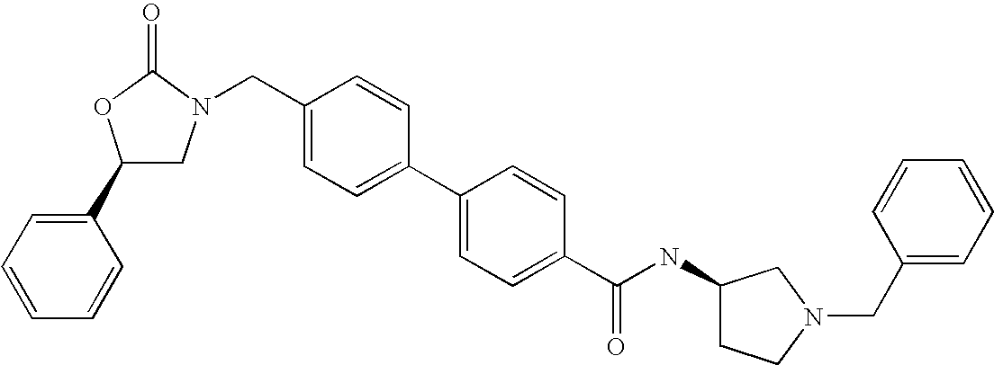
C1=CC=CC(C2CN(CC3=CC=C(C4=CC=C(C(NC5CCN(CC6=CC=CC=C6)C5)=O)C=C4)C=C3)C(=O)O2)=C1
